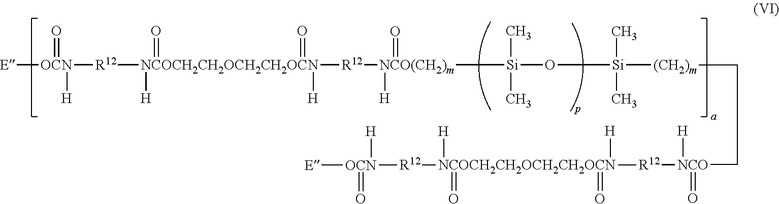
[E][OCN]([R12][NCOCH2CH2OCH2CH2OCN]([H])(=O)(=O)([H])[R12][NCO(CH2)m]([H])(=O)[Si](C)(C)O[Si]([(CH2)m]CC[NCO]([R12][NCOCH2CH2OCH2CH2OCN]([H])(=O)(=O)([H])[R12][OCN]([H])(=O)[E])([H])=O)(C)C)([H])=O
